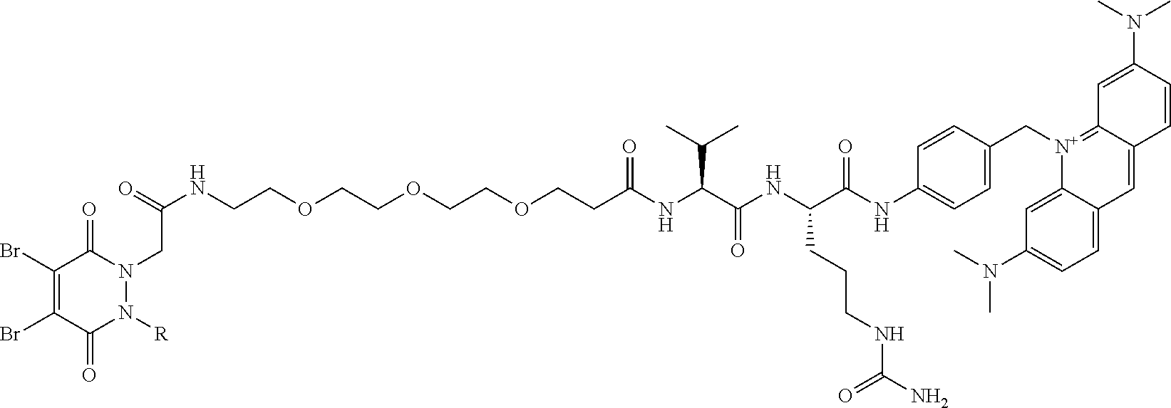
N(CCOCCOCCOCCC(NC(C(NC(C(NC1=CC=C(C[N+]2=C3C(=CC4=CC=C(N(C)C)C=C24)C=CC(N(C)C)=C3)C=C1)=O)CCCNC(N)=O)=O)C(C)C)=O)C(=O)CN1C(=O)C(Br)=C(Br)C(=O)N1[R]
